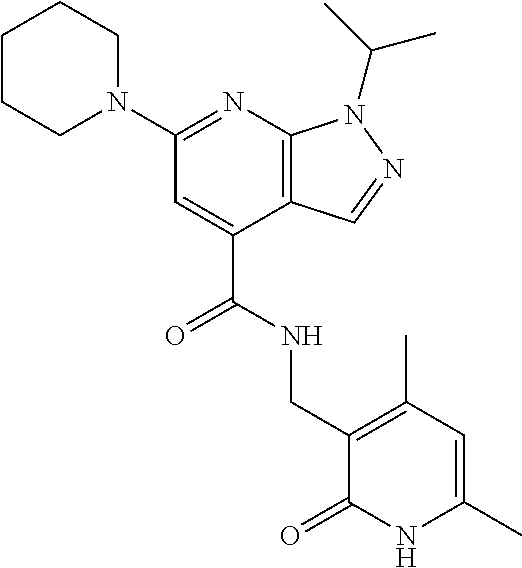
C1CN(C2=NC3=C(C(C(=O)NCC4=C(C)C=C(C)NC4=O)=C2)C=NN3C(C)C)CCC1
